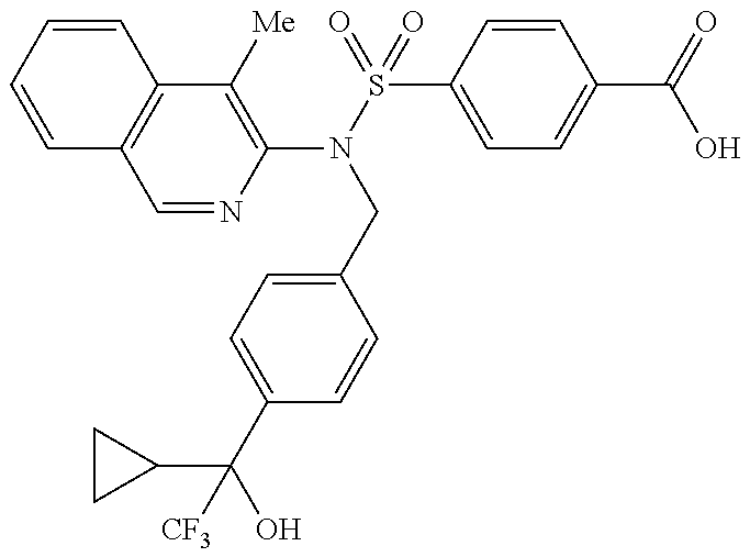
C1=CC=CC2=C1C=NC(N(S(=O)(C1=CC=C(C(=O)O)C=C1)=O)CC1=CC=C(C(C3CC3)(O)[CF3])C=C1)=C2[Me]
